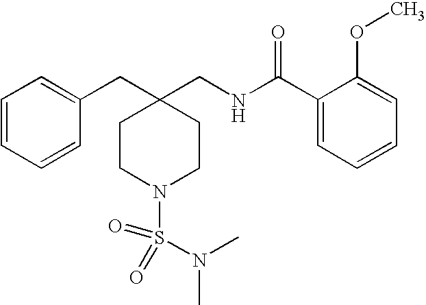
C1(CNC(C2=CC=CC=C2OC)=O)(CC2=CC=CC=C2)CCN(S(N(C)C)(=O)=O)CC1
